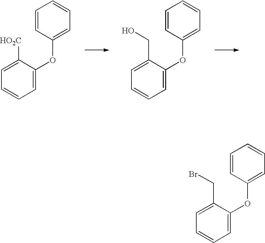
C1=C([HO2C])C(OC2=CC=CC=C2)=CC=C1.C1=C(CO)C(OC2=CC=CC=C2)=CC=C1.C1=C(CBr)C(OC2=CC=CC=C2)=CC=C1
